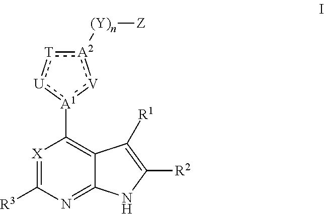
[X]1=C([R3])N=C2C(=C1[A1]1:[U]:[T]:[A2]([(Y)n][Z]):[V]:1)C([R1])=C([R2])N2
